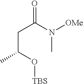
O=C(N(C)[OMe])CC(C)O[TBS]
